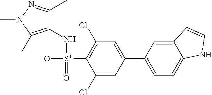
C1(N[S+]([-O])(=O)C2=C(Cl)C=C(C3=CC=C4C(=C3)C=CN4)C=C2Cl)=C(C)N(C)N=C1C
